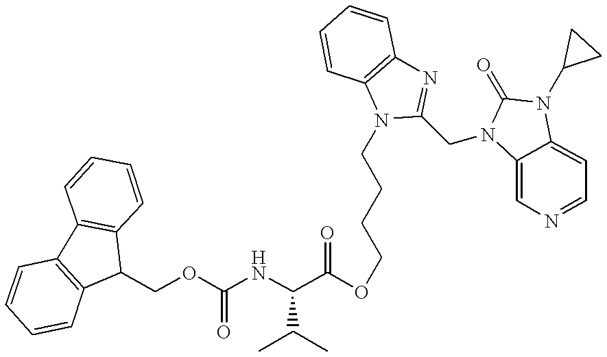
N1(CCCCOC(C(NC(OCC2C3=C(C4=C2C=CC=C4)C=CC=C3)=O)C(C)C)=O)C(CN2C3=CN=CC=C3N(C3CC3)C2=O)=NC2=C1C=CC=C2
